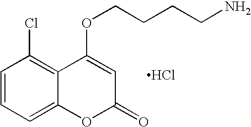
C1=CC=C2C(=C1Cl)C(OCCCCN)=CC(=O)O2.Cl
